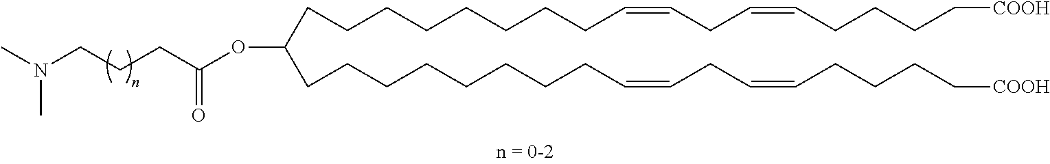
CN(CCCC(OC(CCCCCCCCC=CCC=CCCCC[COOH])CCCCCCCCC=CCC=CCCCC[COOH])=O)C
